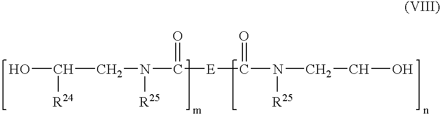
OC(CN(C([E]C(N(CCO)[R25])=O)=O)[R25])[R24]
